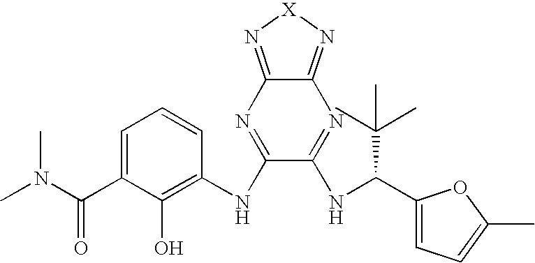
C1=C(C(N(C)C)=O)C(O)=C(NC2=NC3=N[X]N=C3N=C2NC(C2=CC=C(C)O2)C(C)(C)C)C=C1
